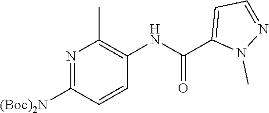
C1(C)=C(NC(C2=CC=NN2C)=O)C=CC([(Boc)2N])=N1
